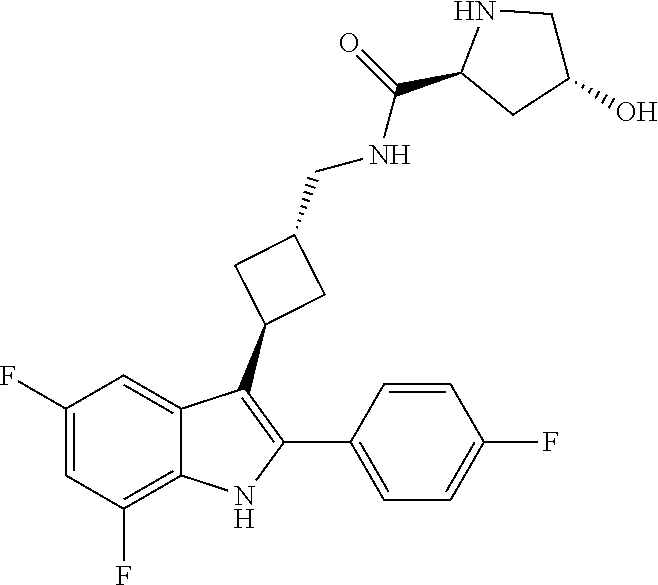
C1=CC(F)=CC=C1C1=C(C2CC(CNC(=O)C3CC(O)CN3)C2)C2=CC(F)=CC(F)=C2N1
